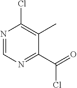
N1=CN=C(C(=O)Cl)C(C)=C1Cl
